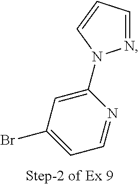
C1(N2N=CC=C2)=CC(Br)=CC=N1
